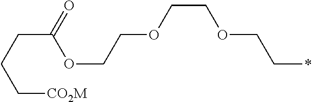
C(CC[CO2M])C(=O)OCCOCCOCC*
